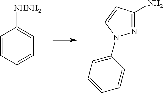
C1=CC=CC=C1[NHNH2].N1=C(N)C=CN1C1=CC=CC=C1
